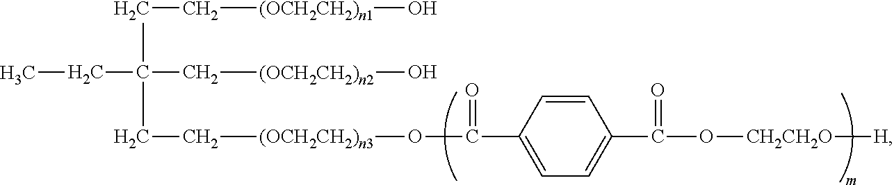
C(C[(OCH2CH2)n1]O)C(CC[(OCH2CH2)n3]OC(C1=CC=C(C(O[CH2CH2O][H])=O)C=C1)=O)(C[(OCH2CH2)n2]O)CC
